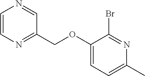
C1=CN=C(COC2=CC=C(C)N=C2Br)C=N1
